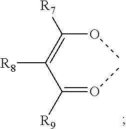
C(C(=OC)[R9])(=C(OC)[R7])[R8]
